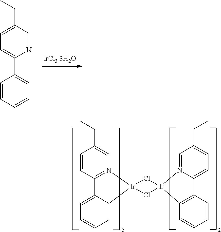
C1=C(CC)C=NC(C2=CC=CC=C2)=C1.C1=CC2=N(C=C1CC)[Ir]1(C3=CC=CC=C23)Cl[Ir]2(Cl1)N1=CC(CC)=CC=C1C1=C2C=CC=C1
